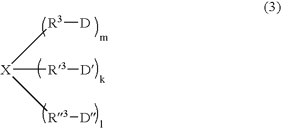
[X]([R3][D])([R3][D])[R3][D]
